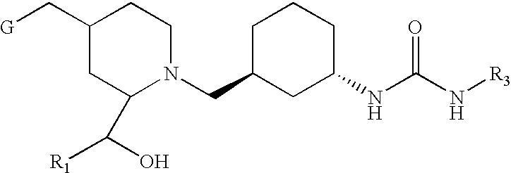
C1(C[G])CC(C([R1])O)N(CC2CC(NC(N[R3])=O)CCC2)CC1
